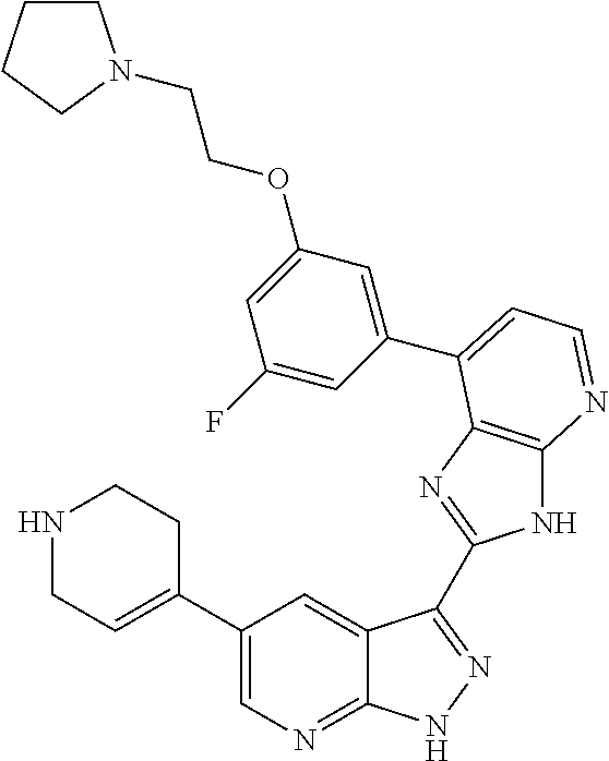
C1(C2=CCNCC2)=CN=C2C(=C1)C(C1=NC3=C(N1)N=CC=C3C1=CC(OCCN3CCCC3)=CC(F)=C1)=NN2
